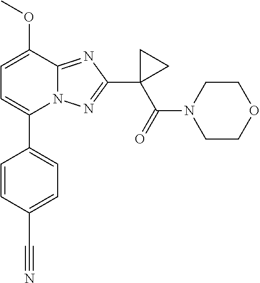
C1=C(OC)C2=NC(C3(C(=O)N4CCOCC4)CC3)=NN2C(C2=CC=C(C#N)C=C2)=C1
